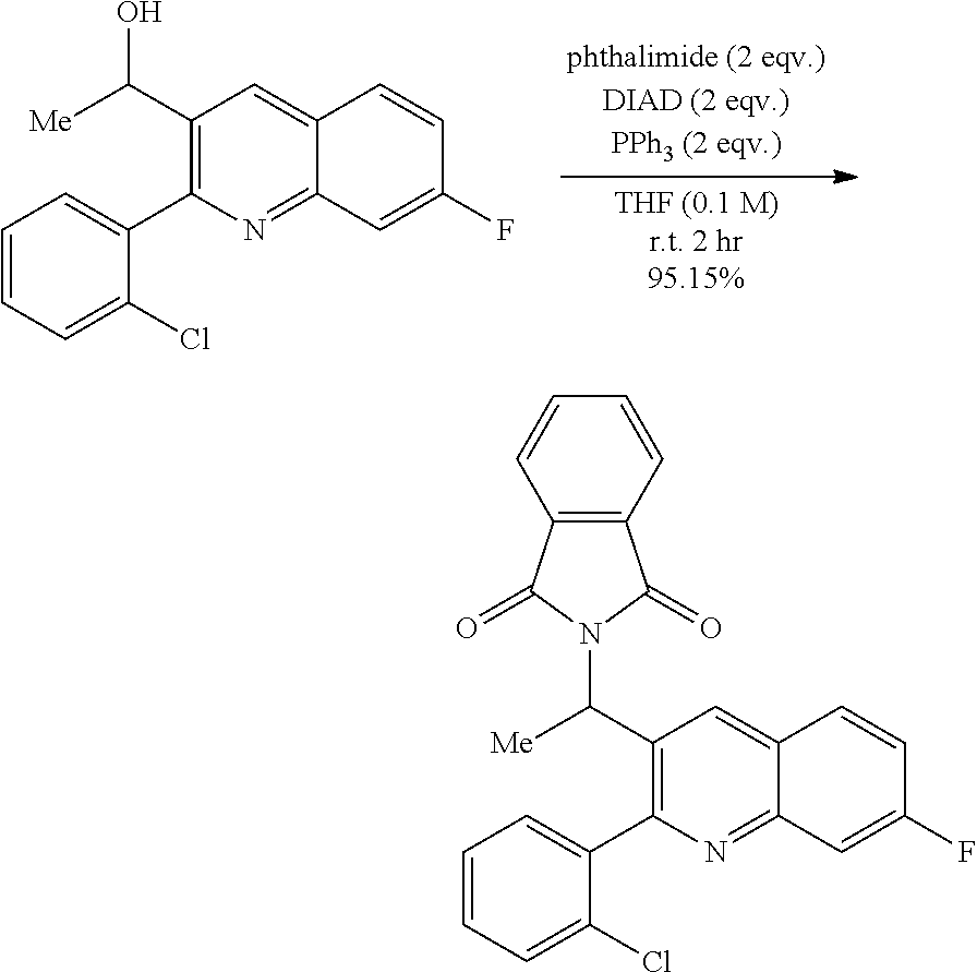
C12=CC(C(O)[Me])=C(C3=CC=CC=C3Cl)N=C1C=C(F)C=C2.C12=CC(C(N3C(=O)C4=C(C3=O)C=CC=C4)[Me])=C(C3=CC=CC=C3Cl)N=C1C=C(F)C=C2
